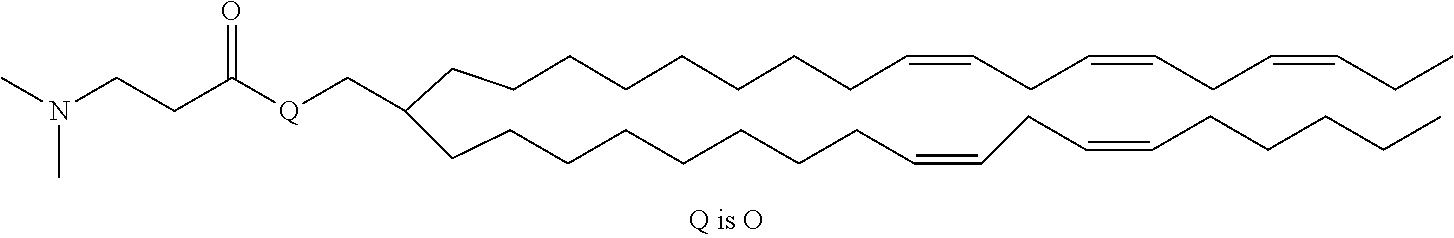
C(CCCCCCCC=CCC=CCC=CCC)C(CCCCCCCCC=CCC=CCCCCC)C[Q]C(CCN(C)C)=O
